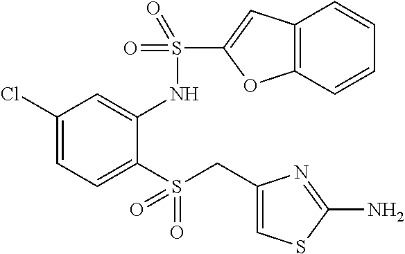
C1(Cl)=CC=C(S(CC2=CSC(N)=N2)(=O)=O)C(NS(=O)(=O)C2=CC3=C(O2)C=CC=C3)=C1
